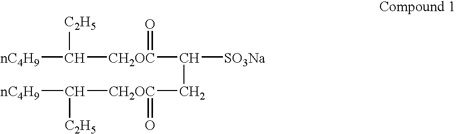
[nC4H9]C([C2H5])[CH2OC](C([SO3Na])C[CH2OC](C([nC4H9])[C2H5])=O)=O
